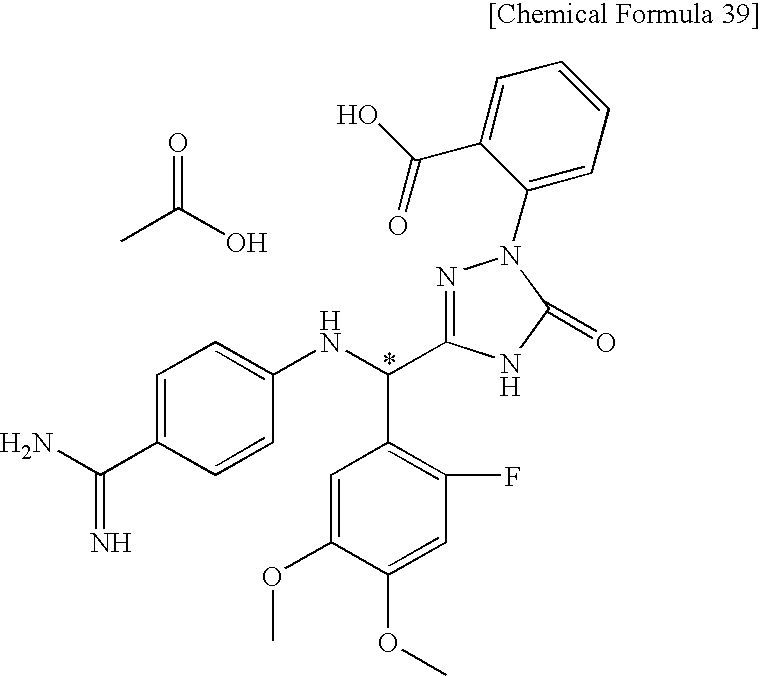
C1=C(C(N)=N)C=CC(NC(C2=C(F)C=C(OC)C(OC)=C2)C2=NN(C3=CC=CC=C3C(O)=O)C(=O)N2)=C1.CC(O)=O
